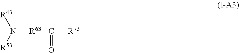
N([R63]C([R73])=O)([R53])[R43]
